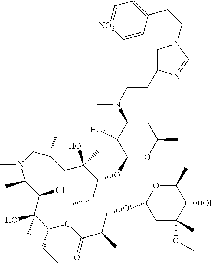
C1(O)(C)C(CC)OC(=O)C(C)C(OC2CC(OC)(C)C(O)C(C)O2)C(C)C(OC2OC(C)CC(N(C)CCC3=CN(CCC4=CC=[NO2]C=C4)C=N3)C2O)C(O)(C)CC(C)CN(C)C(C)C1O
